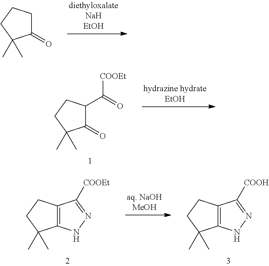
C1(=O)CCCC1(C)C.C1(=O)C(C(=O)[COOEt])CCC1(C)C.C12=C(CCC1(C)C)C([COOEt])=NN2.C12=C(CCC1(C)C)C([COOH])=NN2
